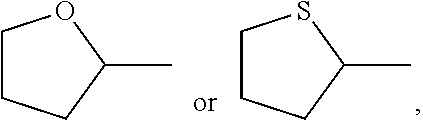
C1CCC(C)O1.C1CCC(C)S1
